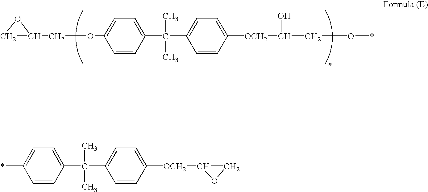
C1=C(OCC2OC2)C=CC(C(C2=CC=C([OCH2]C(CO*)O)C=C2)(C)C)=C1.C1=C(*)C=CC(C(C2=CC=C([OCH2]C3CO3)C=C2)(C)C)=C1
